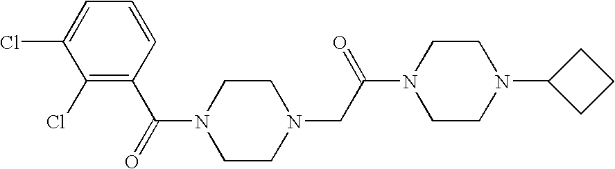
C1(Cl)=C(C(=O)N2CCN(CC(N3CCN(C4CCC4)CC3)=O)CC2)C=CC=C1Cl
